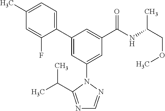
C1(C2=CC(N3N=CN=C3C(C)C)=CC(C(NC(COC)C)=O)=C2)=CC=C(C)C=C1F
